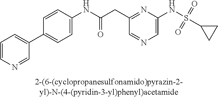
C1(NC(=O)CC2=NC(NS(C3CC3)(=O)=O)=CN=C2)=CC=C(C2=CC=CN=C2)C=C1
